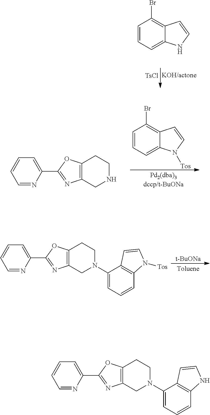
C1=CC=C(C2=NC3=C(O2)CCN(C2=CC=CC4=C2C=CN4)C3)N=C1.C1=CC=C2C(=C1Br)C=CN2[Tos].C1=CC=C(C2=NC3=C(O2)CCNC3)N=C1.[TsCl].C1=CC=C2C(=C1Br)C=CN2.C1=CC=C(C2=NC3=C(O2)CCN(C2=CC=CC4=C2C=CN4[Tos])C3)N=C1.[t-BuONa]
